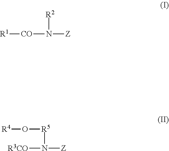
[R1][CO]N([Z])[R2].[R3CO]N([Z])[R5]O[R4]
